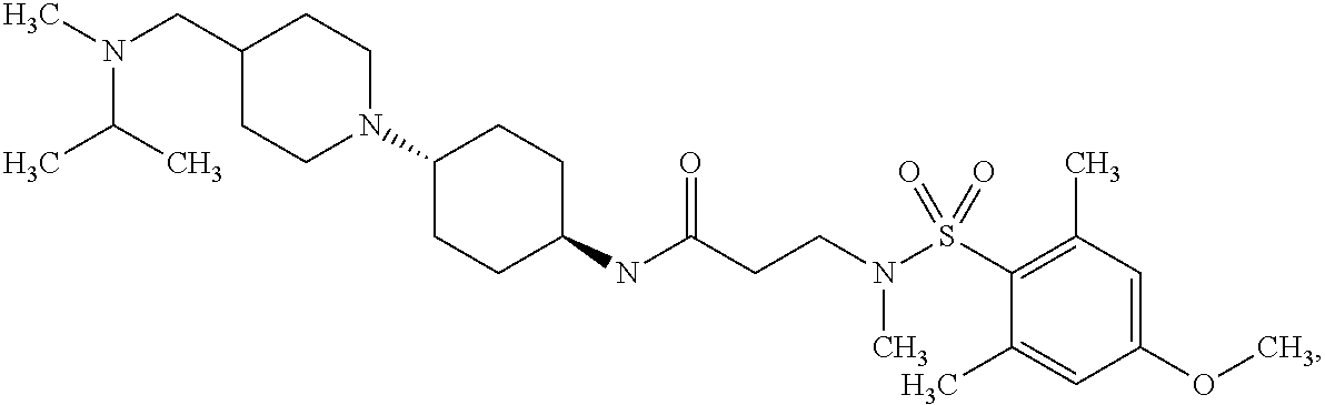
N(CC1CCN(C2CCC(NC(CCN(S(C3=C(C)C=C(OC)C=C3C)(=O)=O)C)=O)CC2)CC1)(C)C(C)C
